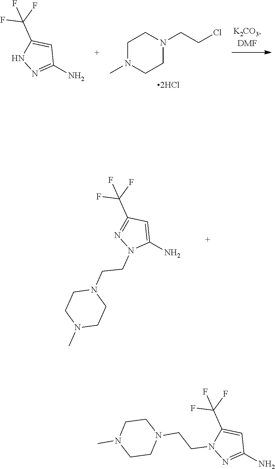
C1N(C)CCN(CCCl)C1.C1(N)=NNC(C(F)(F)F)=C1.C1(N)=CC(C(F)(F)F)=NN1CCN1CCN(C)CC1.C1(N)=NN(CCN2CCN(C)CC2)C(C(F)(F)F)=C1
